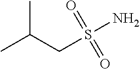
CC(CS(N)(=O)=O)C
